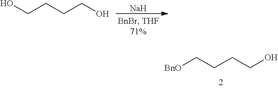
C(CCCO)O.[Na].C(CCO)C[BnO]
